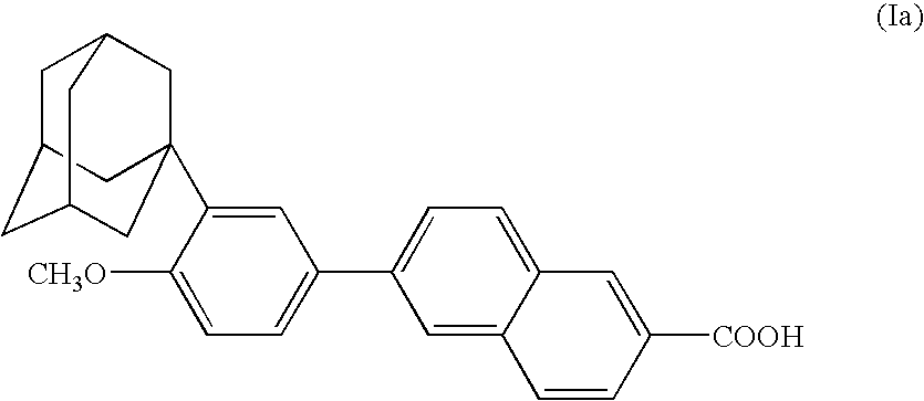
C1C2CC3CC(C4=CC(C5=CC=C6C(=C5)C=CC([COOH])=C6)=CC=C4[CH3O])(CC1C3)C2
